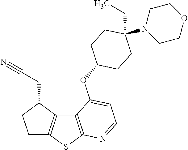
C12=C(SC3=C1C(CC#N)CC3)N=CC=C2OC1CCC(CC)(N2CCOCC2)CC1
